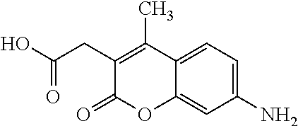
C1(CC(=O)O)=C(C)C2=CC=C(N)C=C2OC1=O
